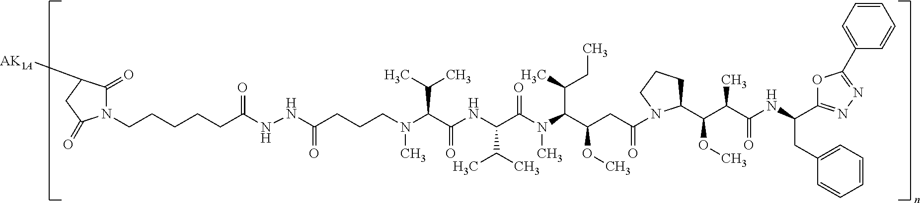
N(C(C(NC(C(C)C)C(N(C)C(C(C)CC)C(CC(=O)N1C(C(C(C(=O)NC(CC2=CC=CC=C2)C2=NN=C(C3=CC=CC=C3)O2)C)OC)CCC1)OC)=O)=O)C(C)C)(CCCC(NNC(CCCCCN1C(=O)C([AK1A])CC1=O)=O)=O)C
